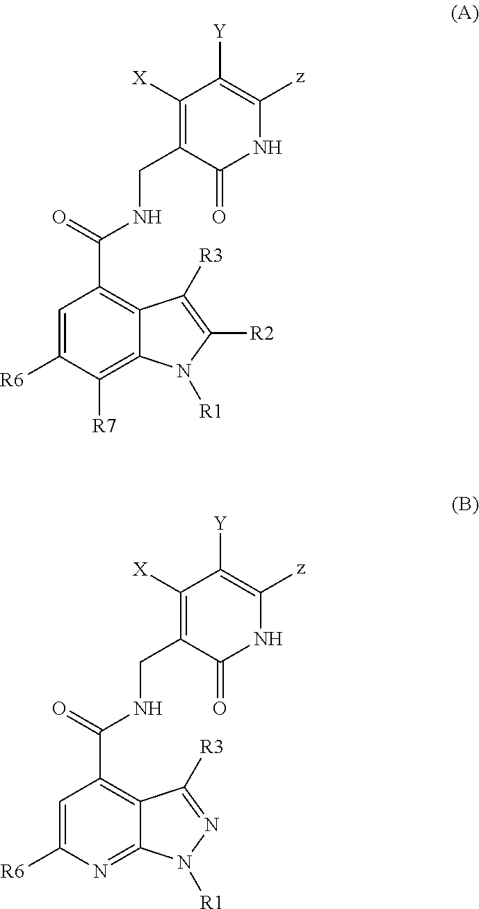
C1=C([R6])C([R7])=C2C(=C1C(=O)NCC1=C([X])C([Y])=C([z])NC1=O)C([R3])=C([R2])N2[R1].C1=C([R6])N=C2C(=C1C(=O)NCC1=C([X])C([Y])=C([z])NC1=O)C([R3])=NN2[R1]
